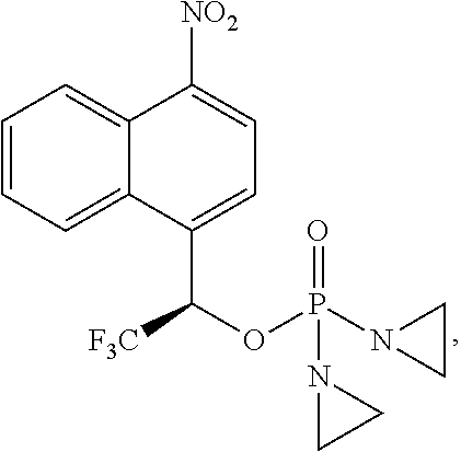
C1=CC=C2C(=C1)C([NO2])=CC=C2C(OP(N1CC1)(=O)N1CC1)[F3C]
